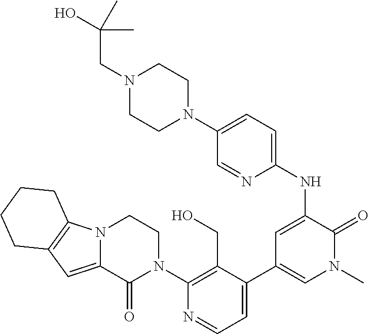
N12C(=CC3=C1CCCC3)C(=O)N(C1=C(CO)C(C3=CN(C)C(=O)C(NC4=CC=C(N5CCN(CC(O)(C)C)CC5)C=N4)=C3)=CC=N1)CC2
